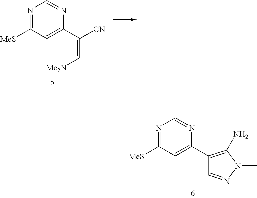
N1=C([MeS])C=C(C([CN])=C[Me2N])N=C1.N1=C([MeS])C=C(C2=C(N)N(C)N=C2)N=C1
